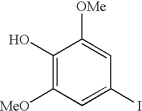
C1(O)=C([MeO])C=C(I)C=C1[OMe]
